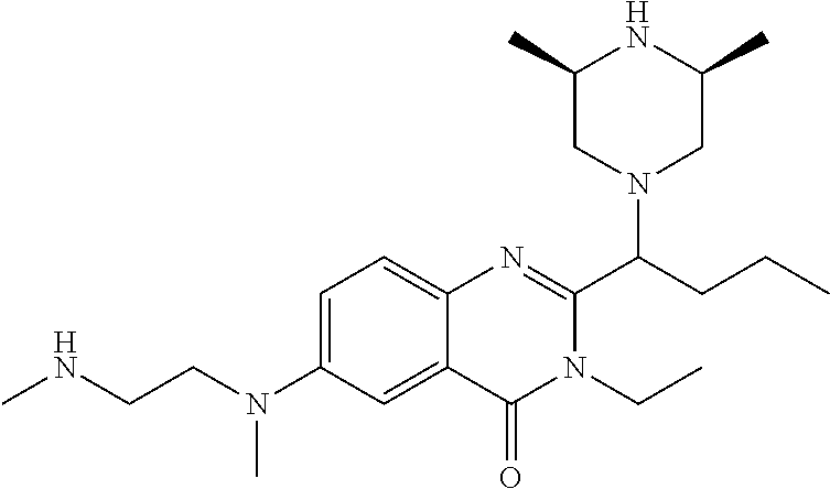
C1=C(N(CCNC)C)C=C2C(=C1)N=C(C(CCC)N1CC(C)NC(C)C1)N(CC)C2=O
